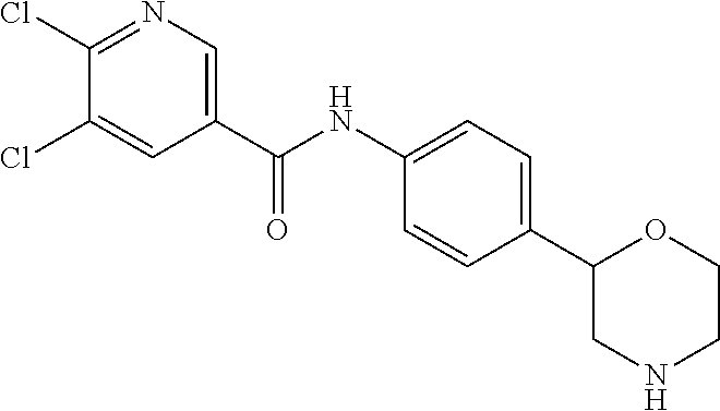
ClC1=CC(C(NC2=CC=C(C3CNCCO3)C=C2)=O)=CN=C1Cl
